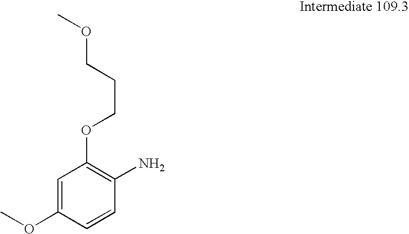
C1=C(OC)C=CC(N)=C1OCCCOC
